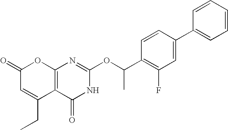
C12=C(C(=O)NC(OC(C3=C(F)C=C(C4=CC=CC=C4)C=C3)C)=N1)C(CC)=CC(=O)O2
